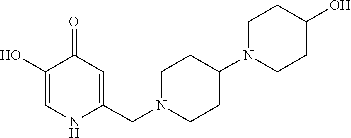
C1(O)=CNC(CN2CCC(N3CCC(O)CC3)CC2)=CC1=O
